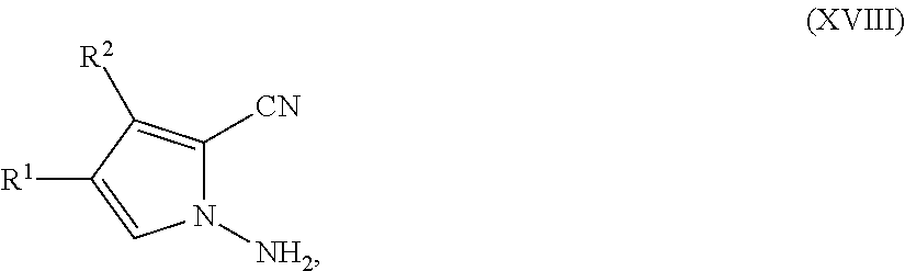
N1([NH2])C([CN])=C([R2])C([R1])=C1
